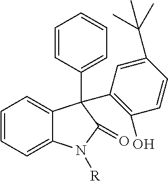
C1=CC=C2C(=C1)C(C1=CC=CC=C1)(C1=C(O)C=CC(C(C)(C)C)=C1)C(=O)N2[R]
